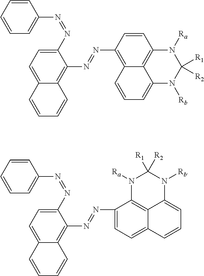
C1(N=NC2=C3C4=C(C=C2)N([Ra])C([R1])([R2])N([Rb])C4=CC=C3)=C2C(=CC=C1N=NC1=CC=CC=C1)C=CC=C2.C1(N=NC2=CC=C3C4=C2N([Ra])C([R1])([R2])N([Rb])C4=CC=C3)=C2C(=CC=C1N=NC1=CC=CC=C1)C=CC=C2
